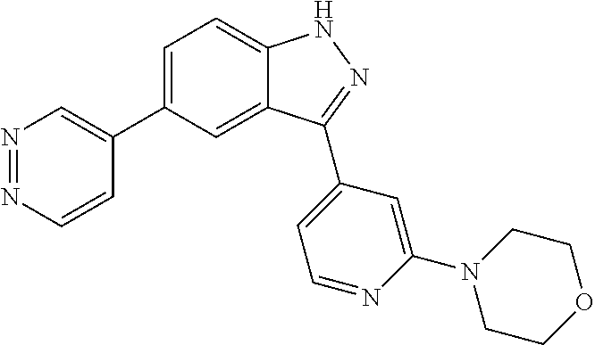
C1=C(C2=CN=NC=C2)C=C2C(=C1)NN=C2C1=CC=NC(N2CCOCC2)=C1
